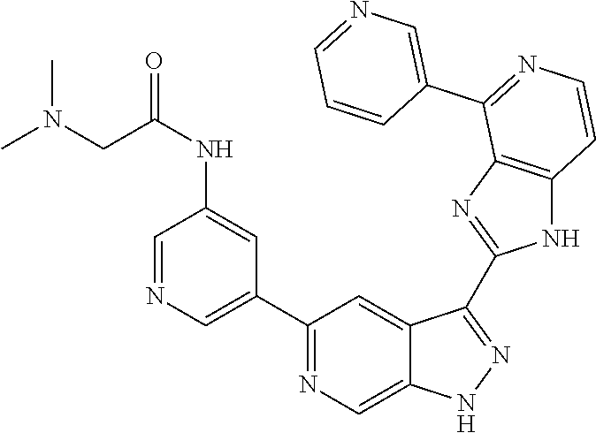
C1(C2=CN=CC(NC(CN(C)C)=O)=C2)=NC=C2C(=C1)C(C1=NC3=C(N1)C=CN=C3C1=CN=CC=C1)=NN2
